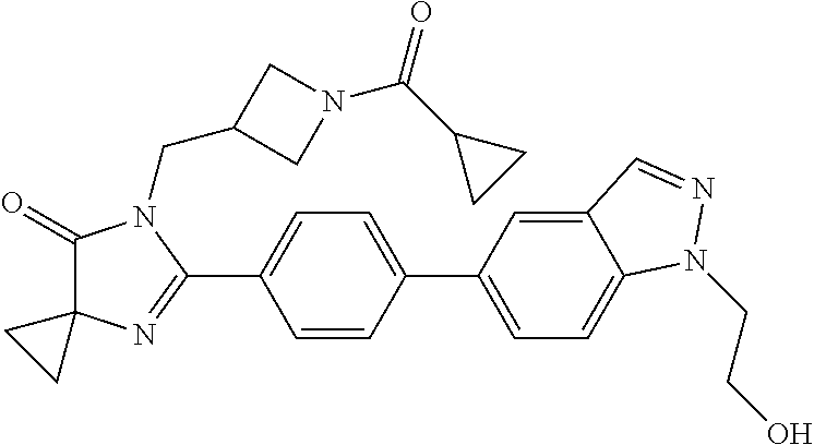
C1(=O)C2(N=C(C3=CC=C(C4=CC=C5C(=C4)C=NN5CCO)C=C3)N1CC1CN(C(C3CC3)=O)C1)CC2
